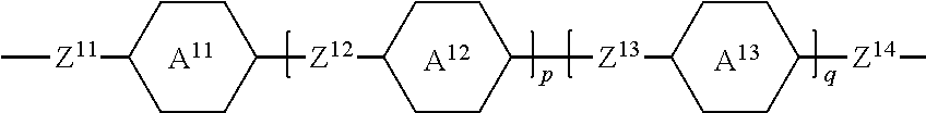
[A11].[A12].C[Z11]C1CCC([Z12]C2CCC([Z13]C3CCC([Z14]C)CC3)CC2)CC1.[A13]
